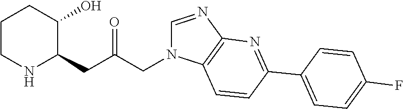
C1CNC(CC(CN2C=NC3=C2C=CC(C2=CC=C(F)C=C2)=N3)=O)C(O)C1
